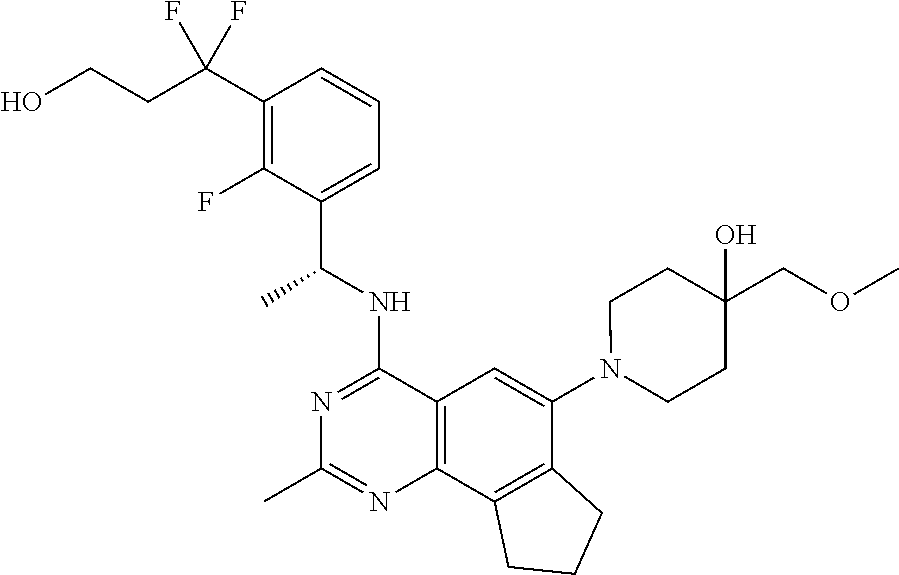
C12=C(C3=C(C(N4CCC(COC)(O)CC4)=C1)CCC3)N=C(C)N=C2NC(C1=CC=CC(C(CCO)(F)F)=C1F)C
